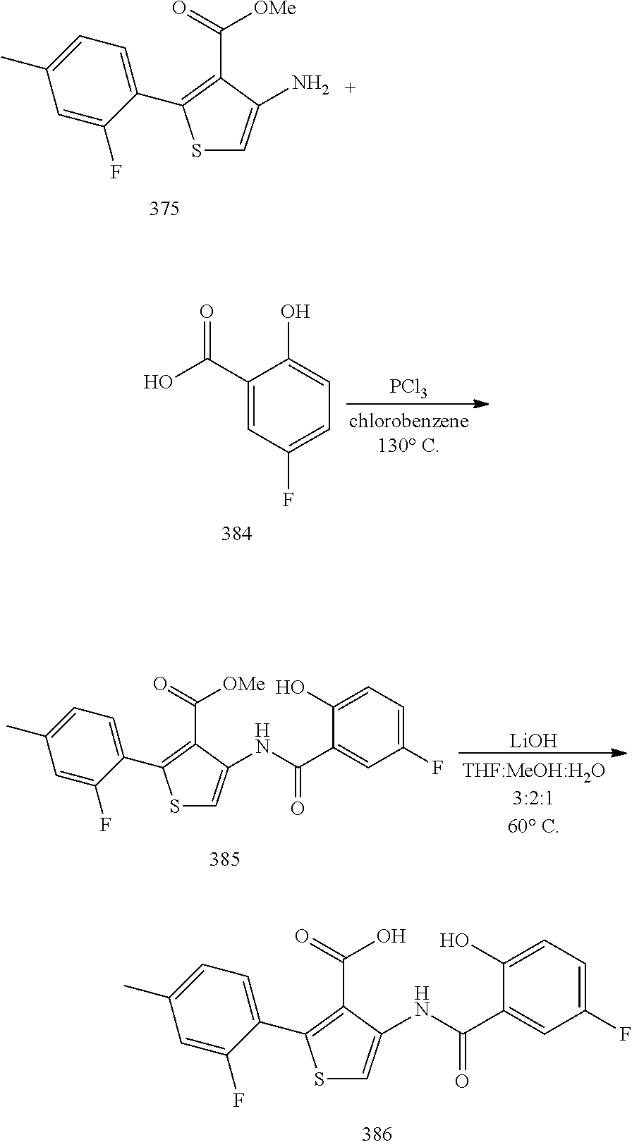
S1C=C(N)C(C(=O)[OMe])=C1C1=CC=C(C)C=C1F.OC(C1=CC(F)=CC=C1O)=O.[PCl3].[LiOH].S1C=C(NC(C2=CC(F)=CC=C2O)=O)C(C(=O)[OMe])=C1C1=CC=C(C)C=C1F.S1C=C(NC(C2=CC(F)=CC=C2O)=O)C(C(=O)O)=C1C1=CC=C(C)C=C1F
